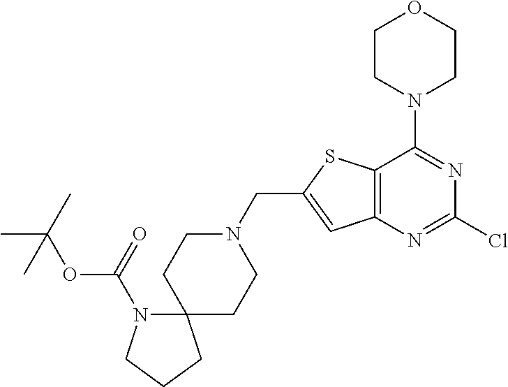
C12=C(N=C(Cl)N=C1N1CCOCC1)C=C(CN1CCC3(CC1)N(C(=O)OC(C)(C)C)CCC3)S2
